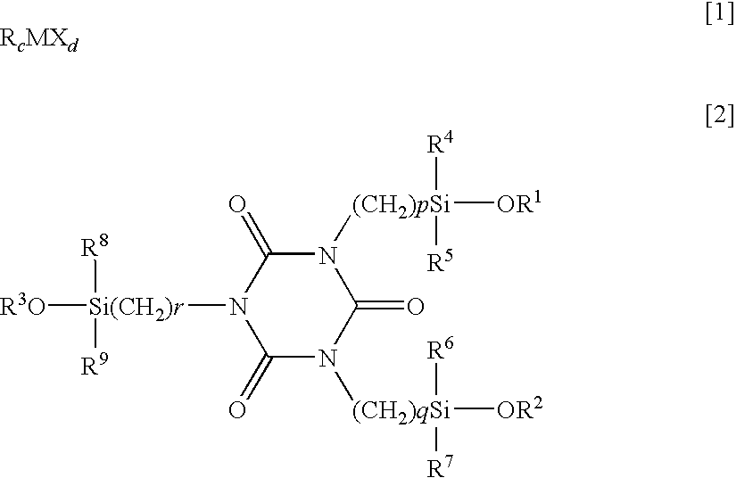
C1(=O)N([(CH2)pSi]([OR1])([R4])[R5])C(=O)N([Si(CH2)r]([R3O])([R8])[R9])C(=O)N1[(CH2)qSi]([OR2])([R6])[R7]
